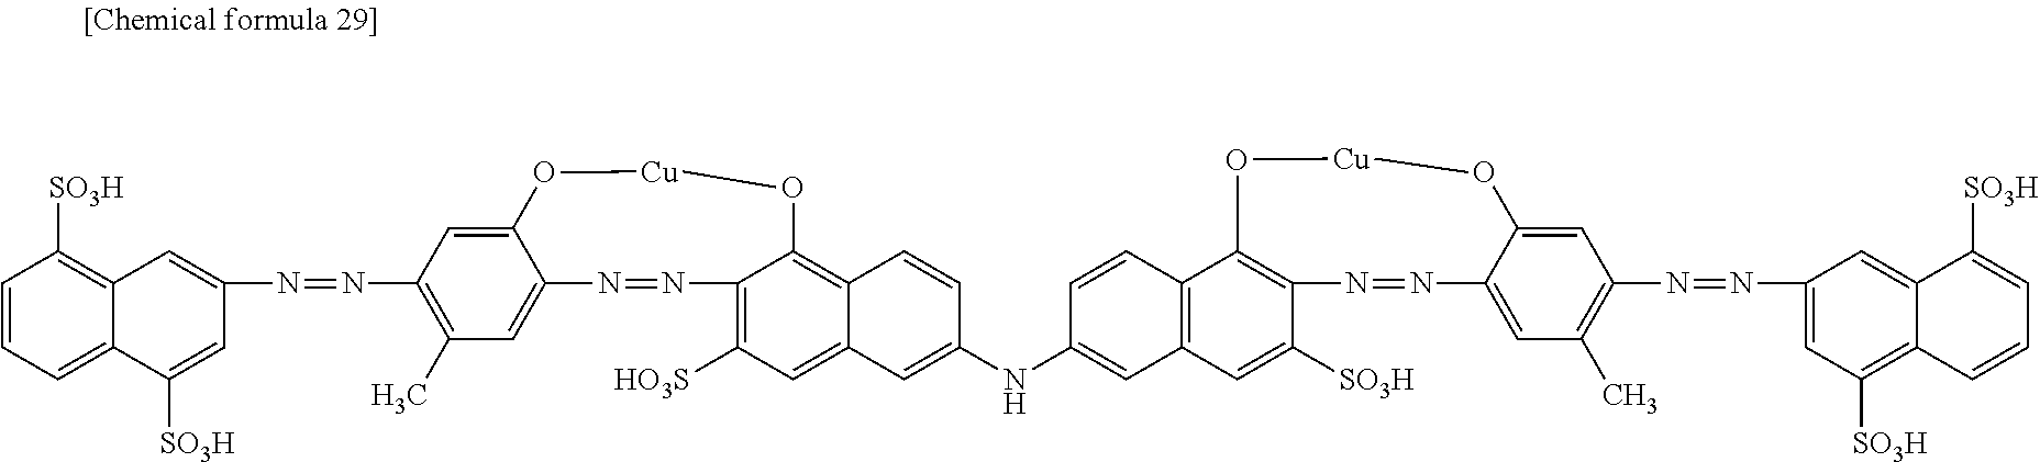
C1=C2C(=CC(C)=C1N=NC1=CC3=C([SO3H])C=CC=C3C([SO3H])=C1)N=NC1=C([HO3S])C=C3C(=C1O[Cu]O2)C=CC(NC1=CC2=C(C=C1)C1=C(C([SO3H])=C2)N=NC2=CC(C)=C(N=NC4=CC([SO3H])=C5C(=C4)C([SO3H])=CC=C5)C=C2O[Cu]O1)=C3
